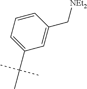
C1=CC(C[NEt2])=CC(C(C)(C)C)=C1
